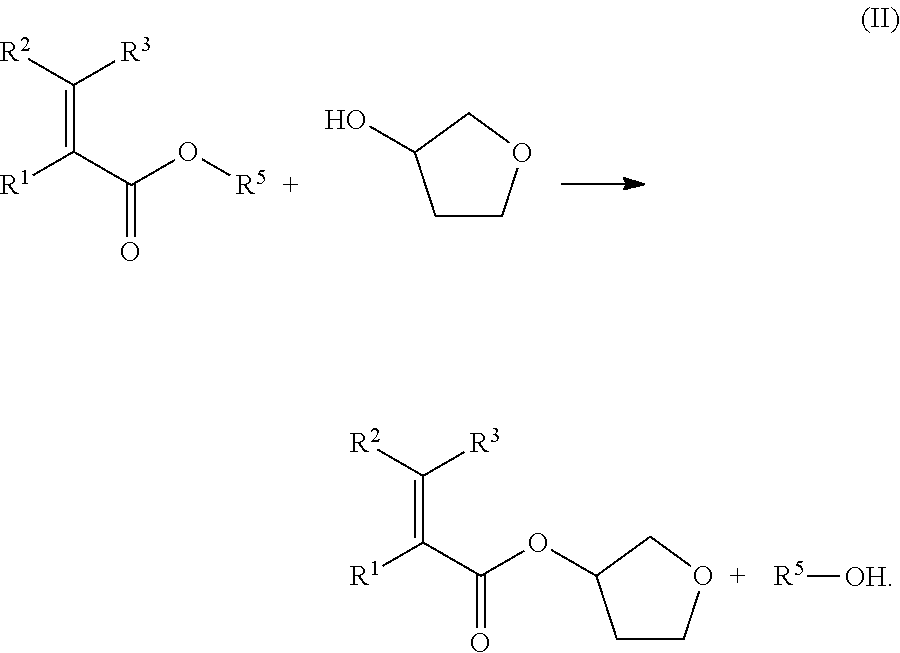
[R2]C([R3])=C(C(O[R5])=O)[R1].C1COCC1O.C1COCC1OC(C([R1])=C([R2])[R3])=O.[R5][OH]
